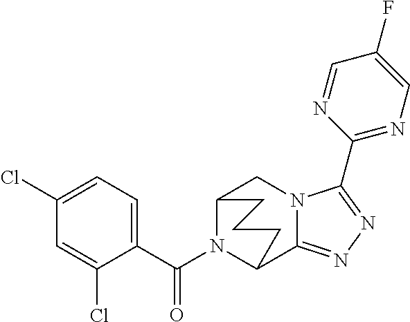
C12N(C(C3=CC=C(Cl)C=C3Cl)=O)C(C3=NN=C(C4=NC=C(F)C=N4)N3C1)CCC2
